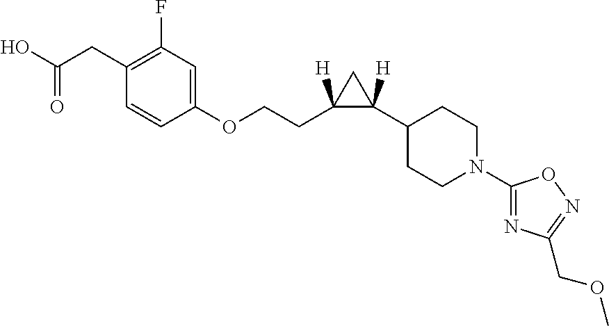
C1(OCCC2([H])C(C3CCN(C4=NC(COC)=NO4)CC3)([H])C2)=CC(F)=C(CC(=O)O)C=C1
